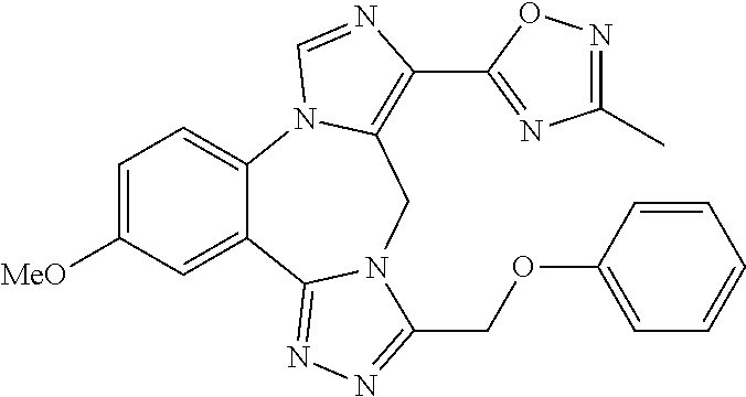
C1=C([MeO])C=C2C(=C1)N1C(=C(C3=NC(C)=NO3)N=C1)CN1C2=NN=C1COC1=CC=CC=C1
